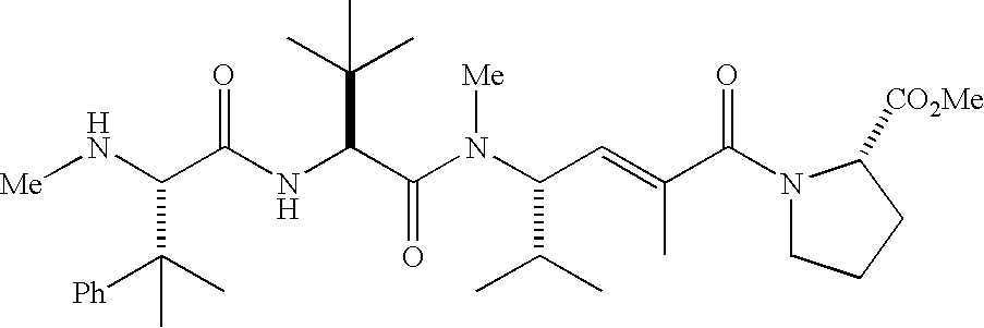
C(C(NC(C(N(C(C=C(C(=O)N1CCCC1[CO2Me])C)C(C)C)[Me])=O)C(C)(C)C)=O)(C([Ph])(C)C)N[Me]
